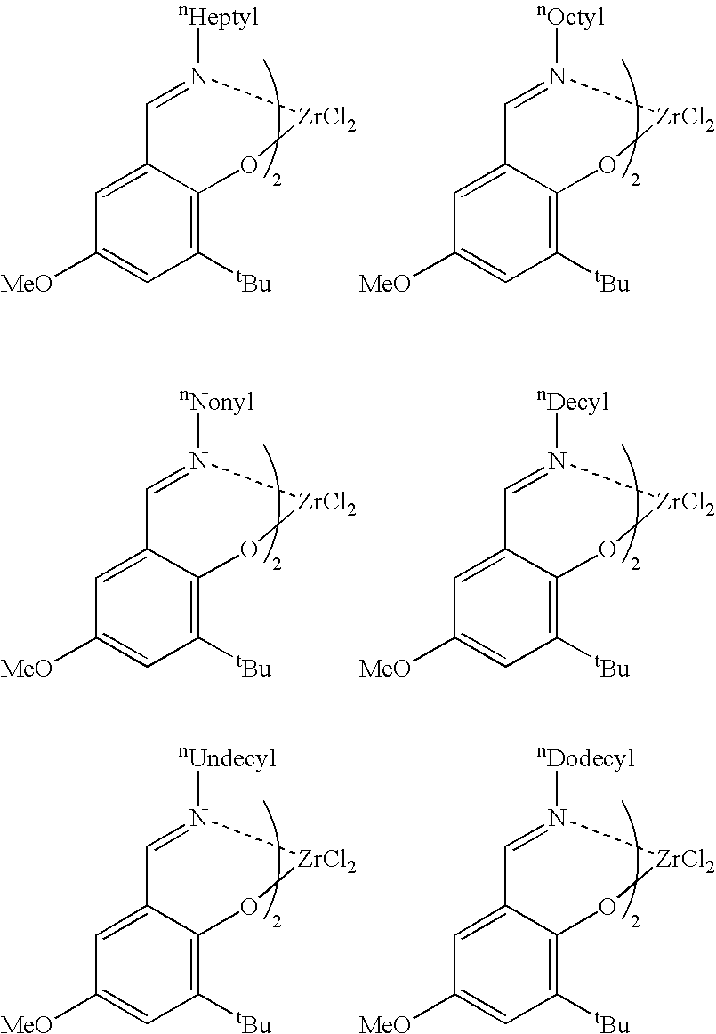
C1=N([nHeptyl])[ZrCl2]OC2=C([tBu])C=C([MeO])C=C12.C1=N([nOctyl])[ZrCl2]OC2=C([tBu])C=C([MeO])C=C12.C1=N([nNonyl])[ZrCl2]OC2=C([tBu])C=C([MeO])C=C12.C1=N([nDecyl])[ZrCl2]OC2=C([tBu])C=C([MeO])C=C12.C1=N([nUndecyl])[ZrCl2]OC2=C([tBu])C=C([MeO])C=C12.C1=N([nDodecyl])[ZrCl2]OC2=C([tBu])C=C([MeO])C=C12
